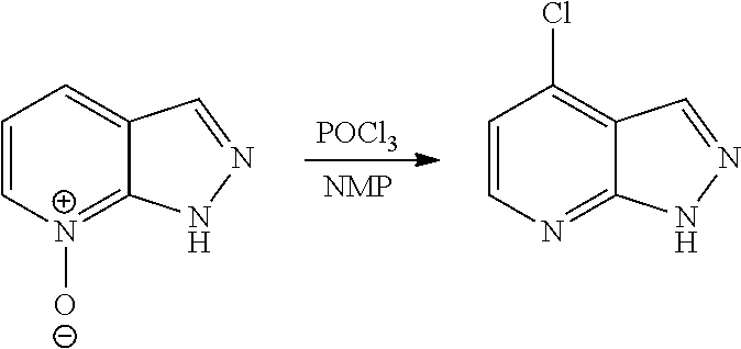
C1=CN=C2C(=C1Cl)C=NN2.C1=C[N+]([O-])=C2C(=C1)C=NN2.[POCl3]
